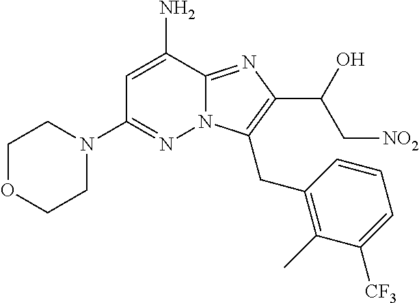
NC1=CC(N2CCOCC2)=NN2C1=NC(C(O)C[NO2])=C2CC1=C(C)C([CF3])=CC=C1
